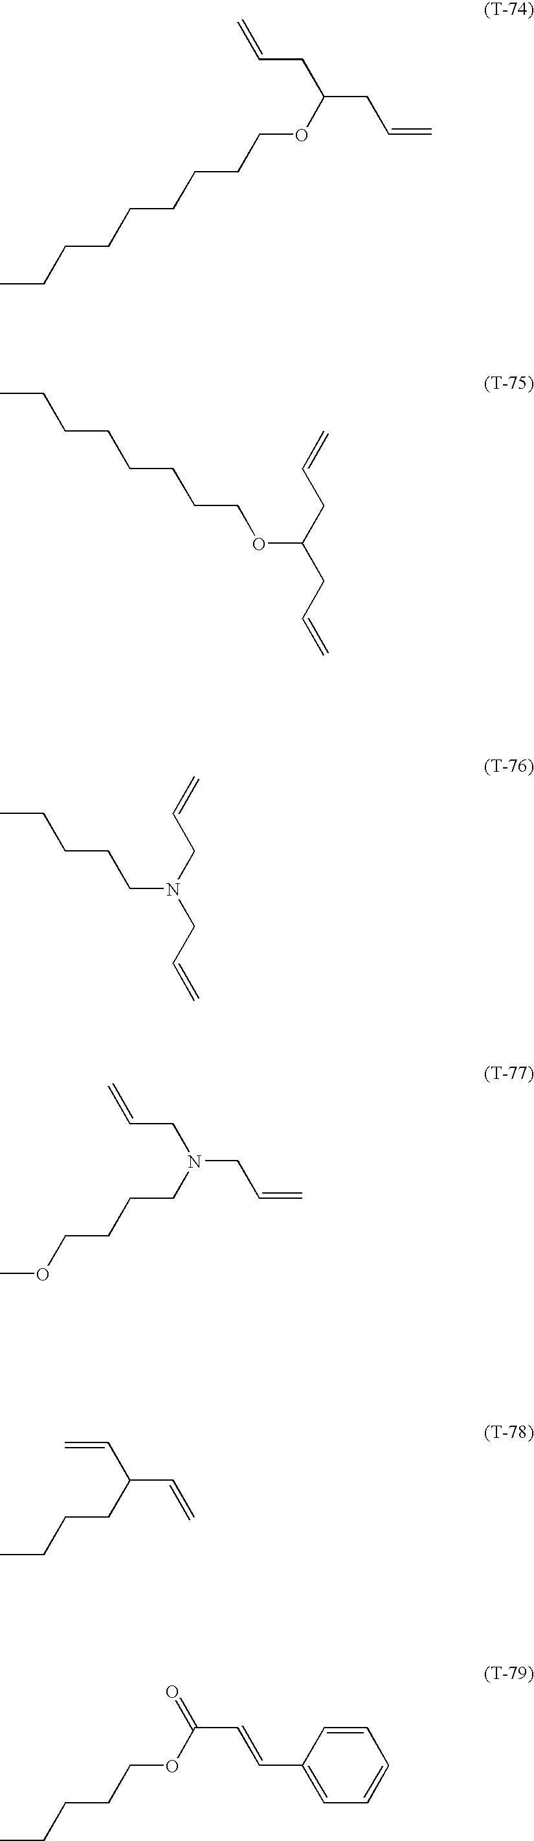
C(CCOC(CC=C)CC=C)CCCCCC.C(CCCOC(CC=C)CC=C)CCCC.CCCCCN(CC=C)CC=C.C(CCCN(CC=C)CC=C)OC.CCCCC(C=C)C=C.C(CCOC(=O)C=CC1=CC=CC=C1)CC
